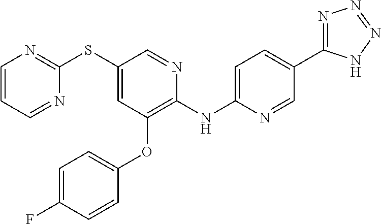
C1(SC2=NC=CC=N2)=CC(OC2=CC=C(F)C=C2)=C(NC2=CC=C(C3=NN=NN3)C=N2)N=C1
